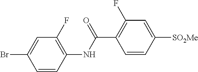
C(C1=C(F)C=C([SO2Me])C=C1)(=O)NC1=C(F)C=C(Br)C=C1
